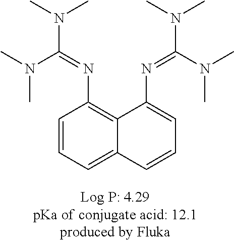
C1=CC=C2C(=C1N=C(N(C)C)N(C)C)C(N=C(N(C)C)N(C)C)=CC=C2
